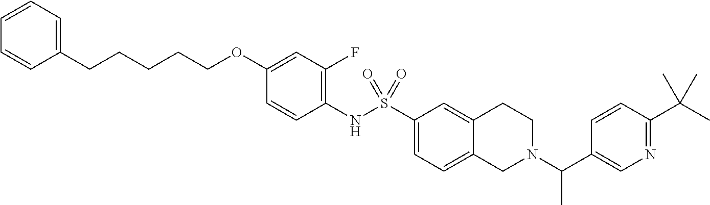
C1(NS(C2=CC=C3C(=C2)CCN(C(C2=CN=C(C(C)(C)C)C=C2)C)C3)(=O)=O)=C(F)C=C(OCCCCCC2=CC=CC=C2)C=C1
